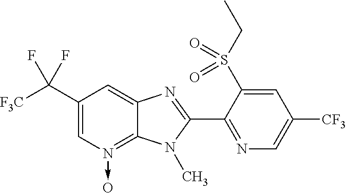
C1(C([F3C])(F)F)=CN(->O)=C2C(=C1)N=C(C1=NC=C([CF3])C=C1S(CC)(=O)=O)N2C
